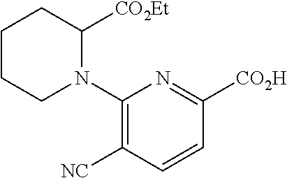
N1(C2=C([NC])C=CC([CO2H])=N2)C([CO2Et])CCCC1
